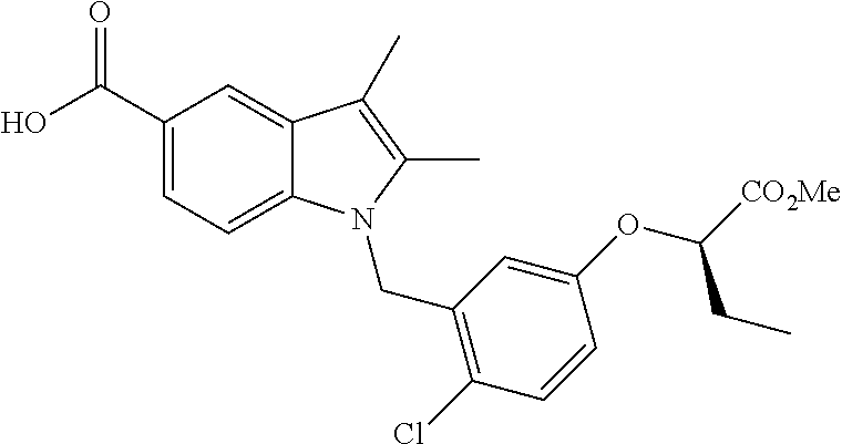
C1(C(O)=O)=CC=C2C(=C1)C(C)=C(C)N2CC1=C(Cl)C=CC(OC([CO2Me])CC)=C1
